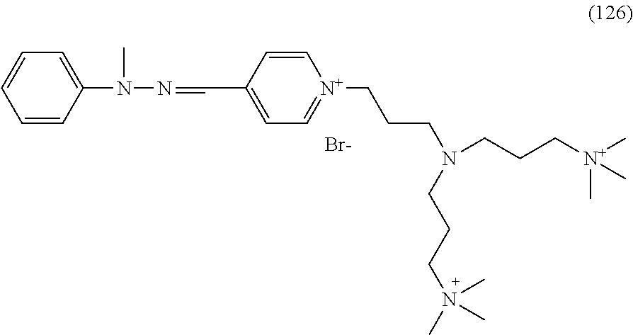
[Br-].C1=CC(N(N=CC2=CC=[N+](CCCN(CCC[N+](C)(C)C)CCCN(C)(C)C)C=C2)C)=CC=C1
